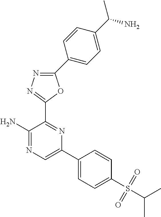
C1(C2=CC=C(C(N)C)C=C2)=NN=C(C2=NC(C3=CC=C(S(C(C)C)(=O)=O)C=C3)=CN=C2N)O1
